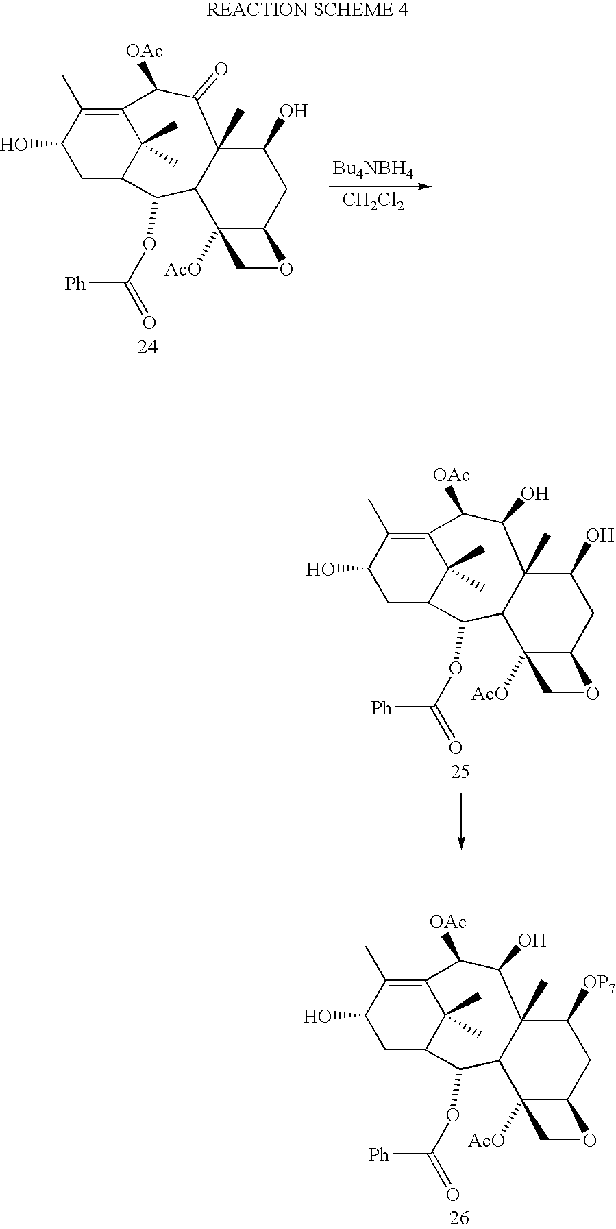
[CH2Cl2].C1(OC([Ph])=O)C2CC(O)C(C)=C(C([OAc])C(=O)C3(C)C1C1([AcO])C(CC3O)OC1)C2(C)C.C1(OC([Ph])=O)C2CC(O)C(C)=C(C([OAc])C(O)C3(C)C1C1([AcO])C(CC3O)OC1)C2(C)C.C1(OC([Ph])=O)C2CC(O)C(C)=C(C([OAc])C(O)C3(C)C1C1([AcO])C(CC3[OP7])OC1)C2(C)C
